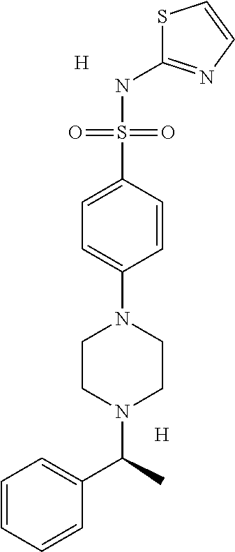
C1=CC=CC(C(C)N2CCN(C3=CC=C(S(NC4=NC=CS4)(=O)=O)C=C3)CC2)=C1.[H].[H]
